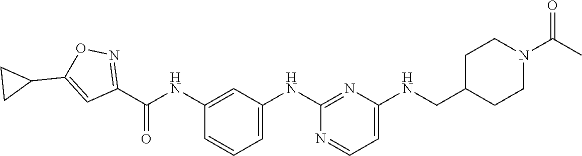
C1(NC(C2=NOC(C3CC3)=C2)=O)=CC(NC2=NC(NCC3CCN(C(C)=O)CC3)=CC=N2)=CC=C1
